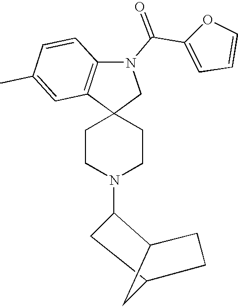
C1C2CCC(C2)C1N1CCC2(CC1)CN(C(=O)C1=CC=CO1)C1=C2C=C(C)C=C1
